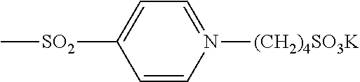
C1=CN([(CH2)4SO3K])=CC=C1[SO2]C
